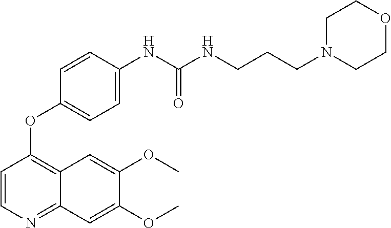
C1=CN=C2C(=C1OC1=CC=C(NC(NCCCN3CCOCC3)=O)C=C1)C=C(OC)C(OC)=C2
